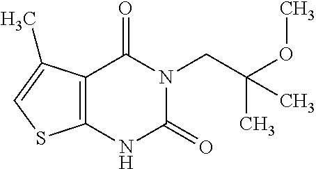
C12=C(NC(=O)N(CC(OC)(C)C)C1=O)SC=C2C
